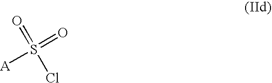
O=S(Cl)(=O)[A]
